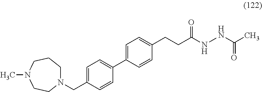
CN1CCN(CC2=CC=C(C3=CC=C(CCC(NNC(C)=O)=O)C=C3)C=C2)CCC1
